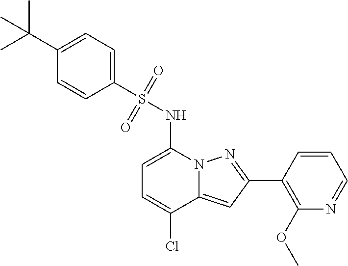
C1=C(NS(C2=CC=C(C(C)(C)C)C=C2)(=O)=O)N2C(=CC(C3=C(OC)N=CC=C3)=N2)C(Cl)=C1
